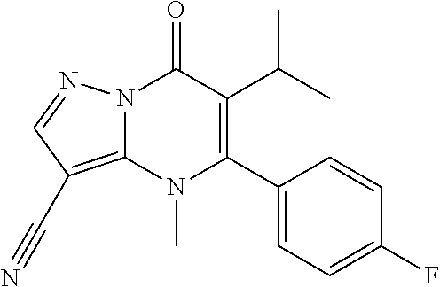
N12C(=C(C#N)C=N1)N(C)C(C1=CC=C(F)C=C1)=C(C(C)C)C2=O
